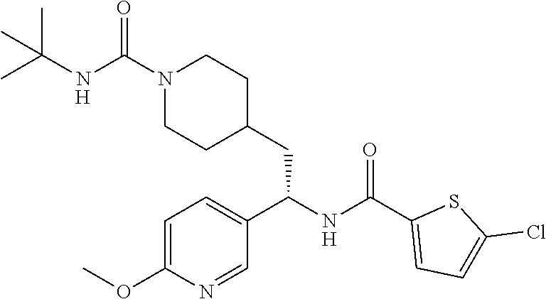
CC(C)(NC(N1CCC(CC(C2=CC=C(OC)N=C2)NC(=O)C2=CC=C(Cl)S2)CC1)=O)C.[H].[H]
